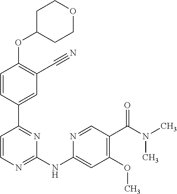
O(C1=C(C#N)C=C(C2=NC(NC3=CC(OC)=C(C(N(C)C)=O)C=N3)=NC=C2)C=C1)C1CCOCC1
